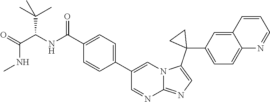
C1=C(C2=CC=C(C(=O)NC(C(NC)=O)C(C)(C)C)C=C2)C=NC2=NC=C(C3(C4=CC=C5C(=C4)C=CC=N5)CC3)N12
